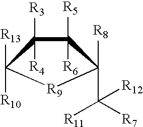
[R8]C1(C([R12])([R7])[R11])[R9]C([R13])([R10])C([R3])([R4])C1([R5])[R6]
